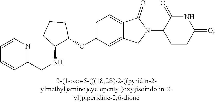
C1=C(OC2CCCC2NCC2=NC=CC=C2)C=C2C(=C1)C(=O)N(C1CCC(=O)NC1=O)C2
